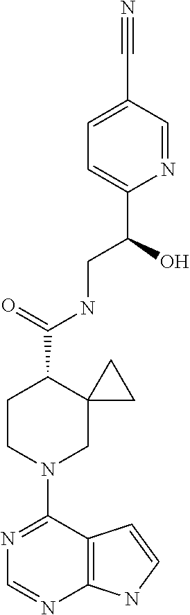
N1=C(N2CC3(C(C(=O)NCC(C4=CC=C(C#N)C=N4)O)CC2)CC3)C2=C(N=C1)NC=C2
